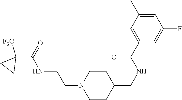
C1(C(=O)NCCN2CCC(CNC(C3=CC(C)=CC(F)=C3)=O)CC2)([F3C])CC1
